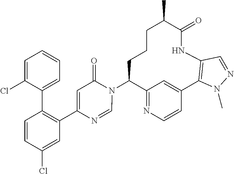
C12=NC=CC(=C1)C1=C(NC(=O)C(C)CCCC2N2C(=O)C=C(C3=C(C4=CC=CC=C4Cl)C=CC(Cl)=C3)N=C2)C=NN1C
